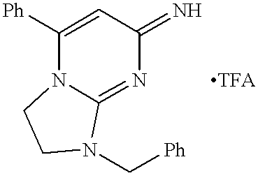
C1([Ph])=CC(=N)N=C2N1CCN2C[Ph].[TFA]
